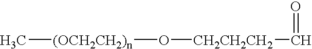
O([(OCH2CH2)n]C)[CH2CH2CH2]C=O
